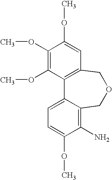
C1(OC)=C(OC)C2=C(C=C1OC)COCC1=C(N)C(OC)=CC=C21
